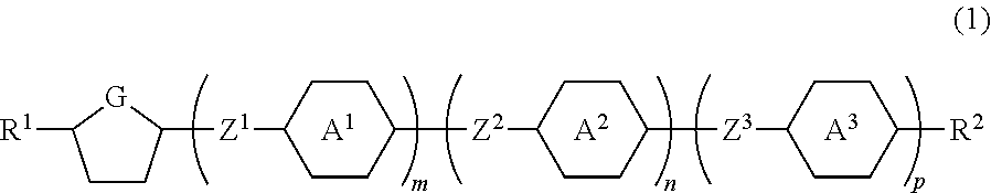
C1CC([Z1]C2CCC([Z2]C3CCC([Z3]C4CCC([R2])CC4)CC3)CC2)[G]C1[R1].[A1].[A2].[A3]
